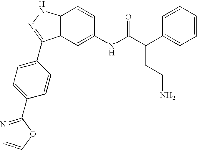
C12=C(C=C(NC(C(C3=CC=CC=C3)CCN)=O)C=C1)C(C1=CC=C(C3=NC=CO3)C=C1)=NN2
